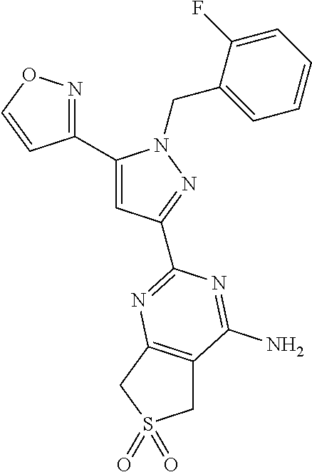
C1(C2=NOC=C2)=CC(C2=NC3=C(CS(=O)(=O)C3)C(N)=N2)=NN1CC1=CC=CC=C1F
